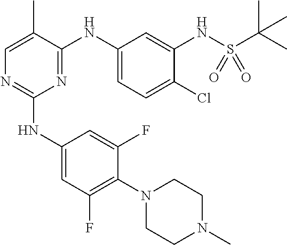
C1(NC2=CC(F)=C(N3CCN(C)CC3)C(F)=C2)=NC=C(C)C(NC2=CC=C(Cl)C(NS(C(C)(C)C)(=O)=O)=C2)=N1
